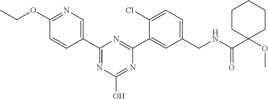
C1(OCC)=NC=C(C2=NC(O)=NC(C3=CC(CNC(C4(OC)CCCCC4)=O)=CC=C3Cl)=N2)C=C1
